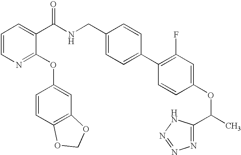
C1=CN=C(OC2=CC3=C(C=C2)OCO3)C(C(NCC2=CC=C(C3=C(F)C=C(OC(C)C4=NN=NN4)C=C3)C=C2)=O)=C1
